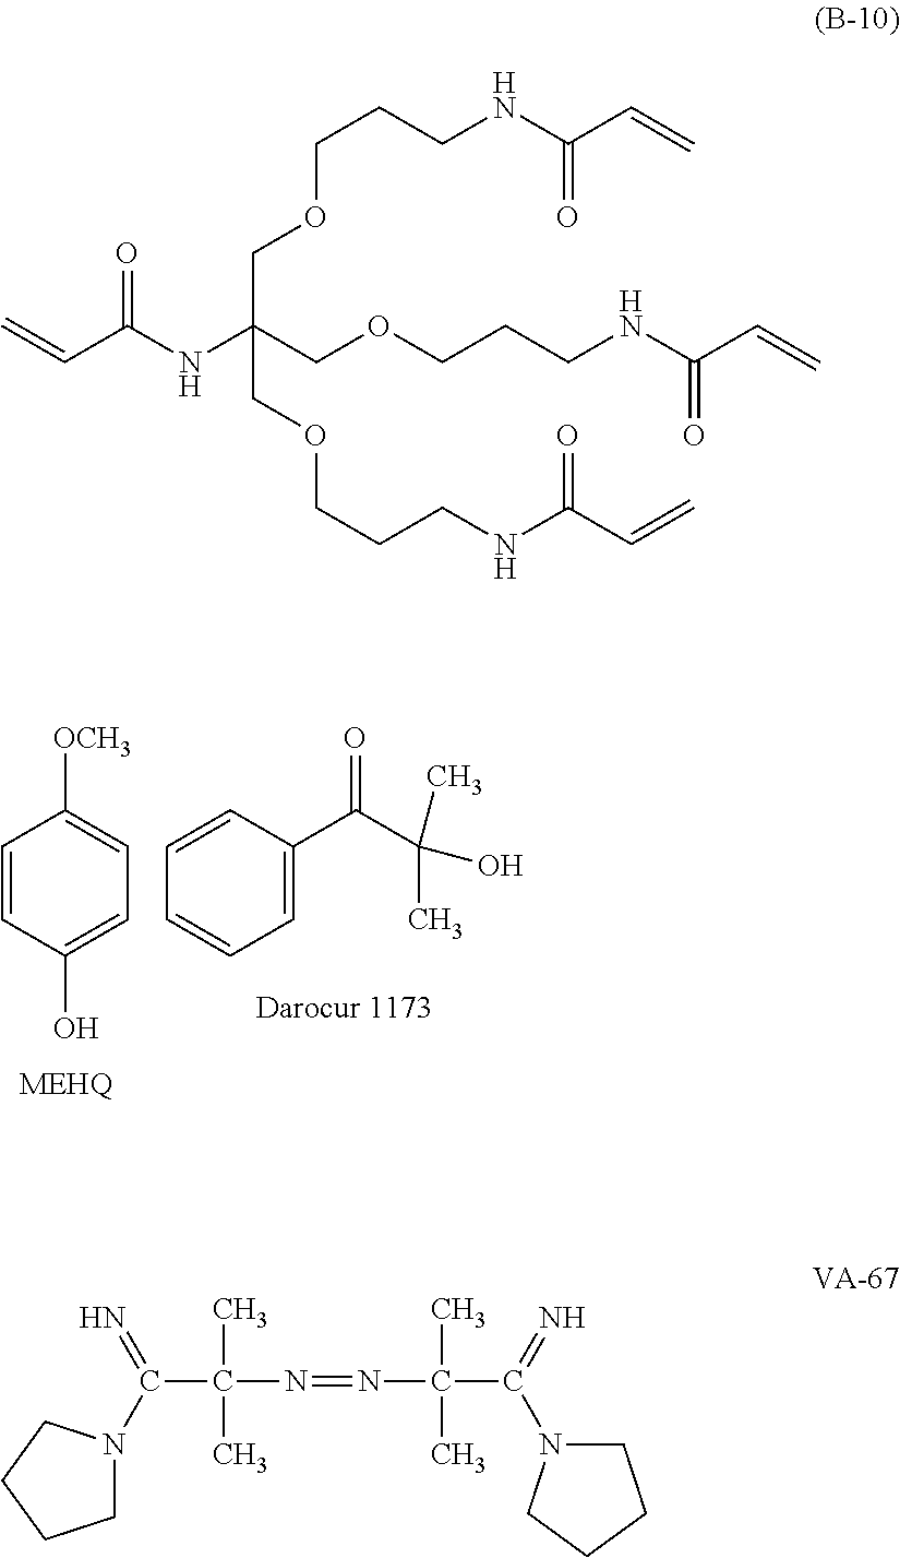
C1=CC(O)=CC=C1[OCH3].C1=CC(C(=O)C(C)(C)O)=CC=C1.C(C(COCCCNC(C=C)=O)(NC(C=C)=O)COCCCNC(=O)C=C)OCCCNC(=O)C=C.C(C(N=NC(C(=N)N1CCCC1)(C)C)(C)C)(=N)N1CCCC1
